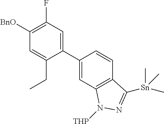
C1=C(CC)C(C2=CC3=C(C=C2)C([Sn](C)(C)C)=NN3[THP])=CC(F)=C1[BnO]
